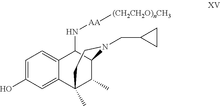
OC1=CC=C2C(=C1)C1(C)C(C)C(C2N[AA][(CH2CH2O)nCH3])N(CC2CC2)CC1
